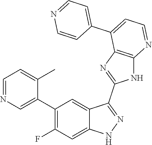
C1=NC=C(C2=C(F)C=C3C(=C2)C(C2=NC4=C(N2)N=CC=C4C2=CC=NC=C2)=NN3)C(C)=C1
